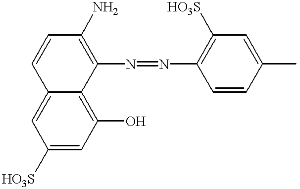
C1=C([HO3S])C=C2C(=C1O)C(N=NC1=C([HO3S])C=C(C)C=C1)=C(N)C=C2
